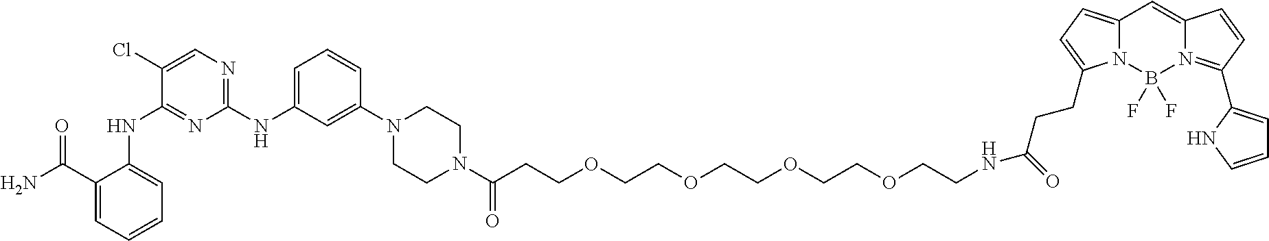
C1(C(N)=O)=CC=CC=C1NC1=NC(NC2=CC=CC(N3CCN(C(CCOCCOCCOCCOCCNC(CCC4=CC=C5N4B(F)(F)N4=C(C6=CC=CN6)C=CC4=C5)=O)=O)CC3)=C2)=NC=C1Cl
